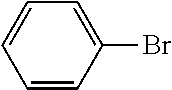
C1=CC(Br)=CC=C1
